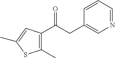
C1(C)=C(C(CC2=CN=CC=C2)=O)C=C(C)S1
